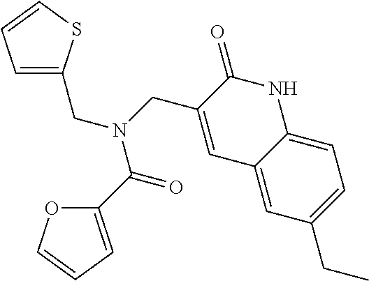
C1=C(CN(C(C2=CC=CO2)=O)CC2=CC3=CC(CC)=CC=C3NC2=O)SC=C1
